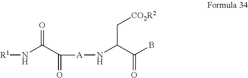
[R1]NC(=O)C(=O)[A]NC(C[CO2R2])C(=O)B
